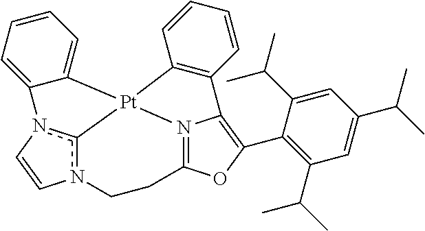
N12=C3OC(C4=C(C(C)C)C=C(C(C)C)C=C4C(C)C)=C1C1=C(C=CC=C1)[Pt]21c2n(CC3)C=Cn2C2=CC=CC=C21
